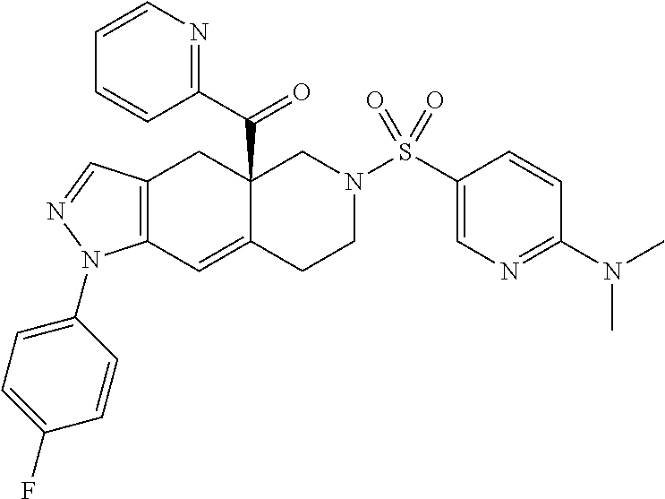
C12=C(C=C3C(C(=O)C4=NC=CC=C4)(C1)CN(S(=O)(=O)C1=CN=C(N(C)C)C=C1)CC3)N(C1=CC=C(F)C=C1)N=C2
